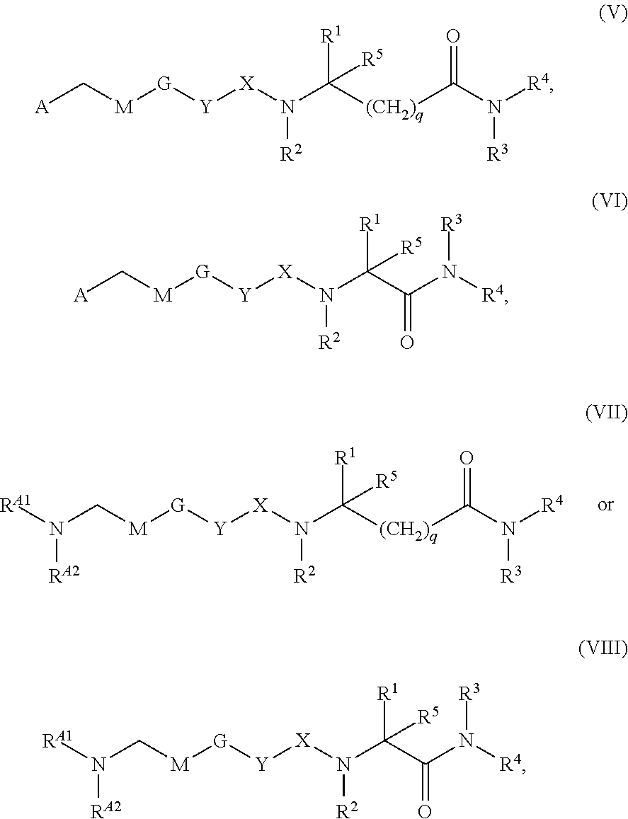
N(C[M][G][Y][X]N(C([(CH2)q]C(N([R4])[R3])=O)([R1])[R5])[R2])([RA2])[RA1].[A]C[M][G][Y][X]N(C([(CH2)q]C(N([R4])[R3])=O)([R1])[R5])[R2].[A]C[M][G][Y][X]N(C([R1])([R5])C(N([R4])[R3])=O)[R2].C([M][G][Y][X]N(C([R1])([R5])C(N([R4])[R3])=O)[R2])N([RA2])[RA1]
